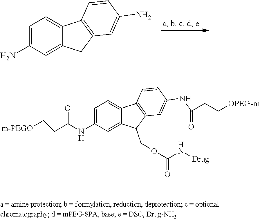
C1=C(N)C=C2C(=C1)C1=C(C2)C=C(N)C=C1.C1=C(NC(CC[m-PEGO])=O)C=C2C(=C1)C1=C(C2COC(=O)N[Drug])C=C(NC(=O)CC[OPEG-m])C=C1
